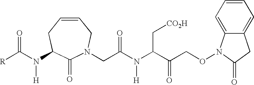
C1=CCC(N([H])C([R])=O)C(=O)N(CC(N(C(C(CON2C3=CC=CC=C3CC2=O)=O)C[CO2H])[H])=O)C1
